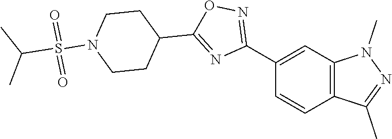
C1=C(C2=NOC(C3CCN(S(C(C)C)(=O)=O)CC3)=N2)C=CC2=C1N(C)N=C2C
